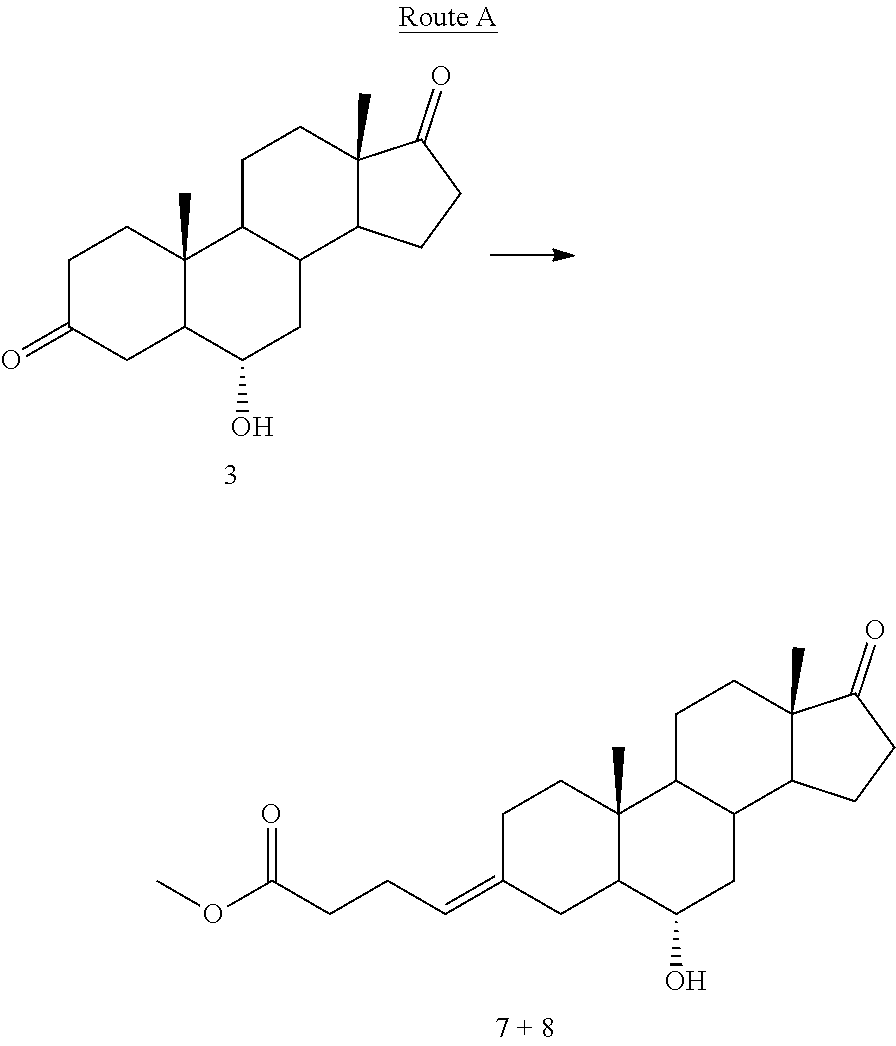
C1C(=O)CC2C(C)(C1)C1C(CC2O)C2C(C)(CC1)C(=O)CC2.C1C(=CCCC(OC)=O)CC2C(C)(C1)C1C(CC2O)C2C(C)(CC1)C(=O)CC2
